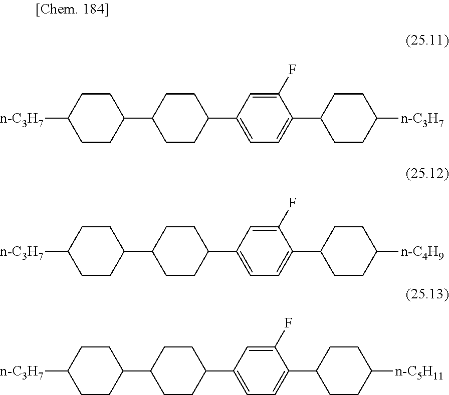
C1C(C2=CC=C(C3CCC([n-C3H7])CC3)C(F)=C2)CCC(C2CCC([n-C3H7])CC2)C1.C1C(C2=CC=C(C3CCC([n-C4H9])CC3)C(F)=C2)CCC(C2CCC([n-C3H7])CC2)C1.C1C(C2=CC=C(C3CCC([n-C5H11])CC3)C(F)=C2)CCC(C2CCC([n-C3H7])CC2)C1
